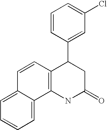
C12=C(NC(=O)CC1C1=CC(Cl)=CC=C1)C1=CC=CC=C1C=C2
